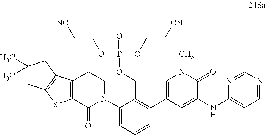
C1=C(C2=C(COP(=O)(OCC[CN])OCC[NC])C(N3CCC4=C(C3=O)SC3=C4CC(C)(C)C3)=CC=C2)C=C(NC2=CC=NC=N2)C(=O)N1C
